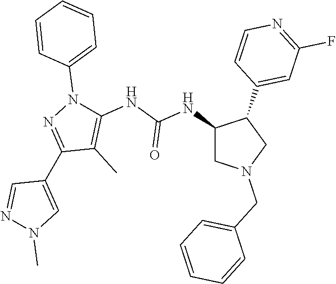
C1(NC(NC2=C(C)C(C3=CN(C)N=C3)=NN2C2=CC=CC=C2)=O)CN(CC2=CC=CC=C2)CC1C1=CC(F)=NC=C1
